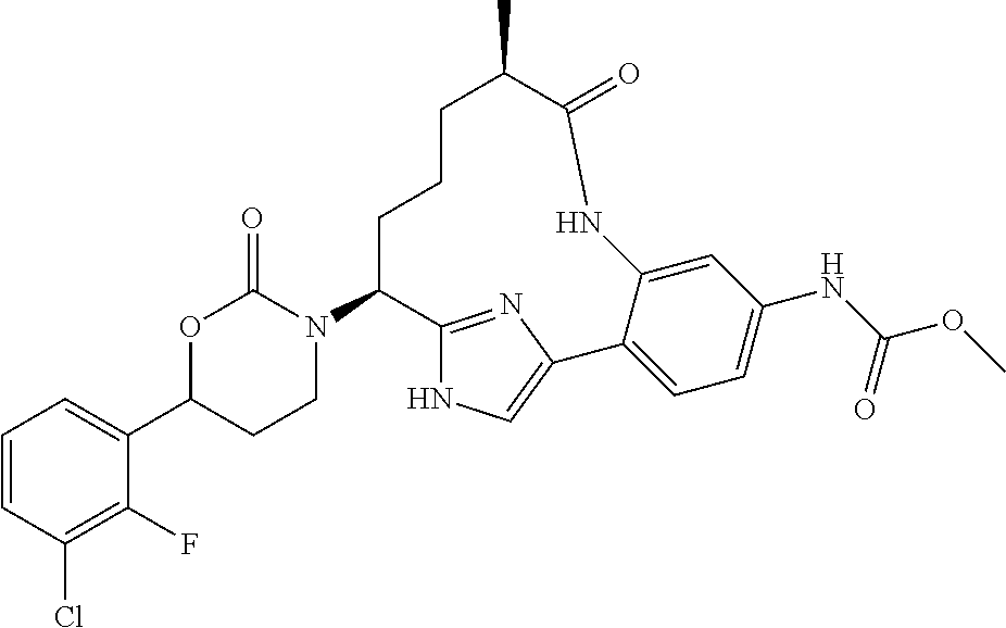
C1=CC(Cl)=C(F)C(C2CCN(C3C4=NC(=CN4)C4=CC=C(NC(OC)=O)C=C4NC(=O)C(C)CCC3)C(=O)O2)=C1
